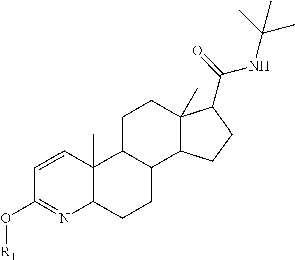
C1=CC2(C)C(N=C1O[R1])CCC1C2CCC2(C)C1CCC2C(=O)NC(C)(C)C
